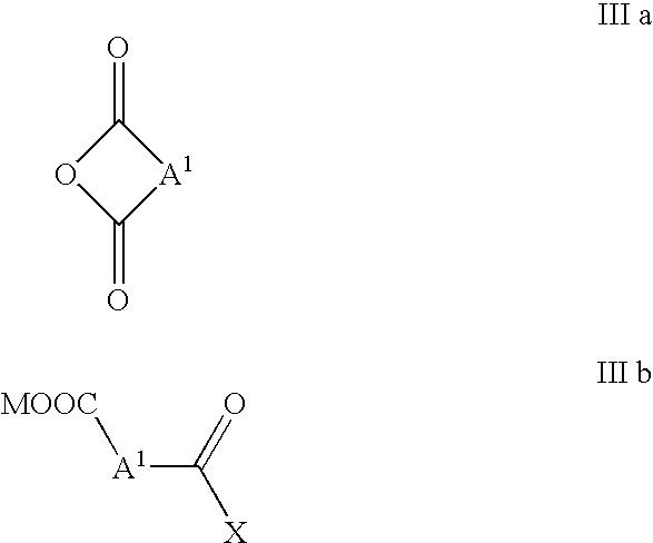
O=C1OC(=O)[A1]1.[A1](C(=O)[X])[MOOC]
